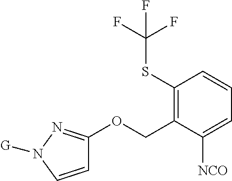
C1=CN([G])N=C1OCC1=C(SC(F)(F)F)C=CC=C1[NCO]
